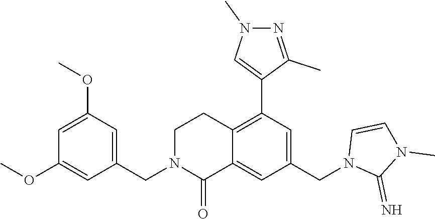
C1(OC)=CC(CN2C(=O)C3=CC(CN4C(=N)N(C)C=C4)=CC(C4=CN(C)N=C4C)=C3CC2)=CC(OC)=C1
